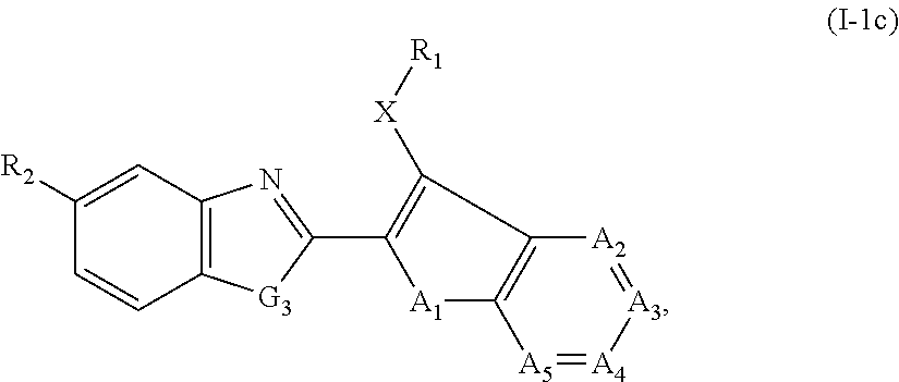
[A5]1=[A4][A3]=[A2]C2=C1[A1]C(C1=NC3=C([G3]1)C=CC([R2])=C3)=C2[X][R1]
